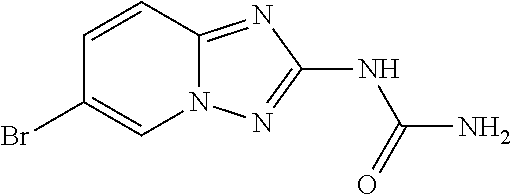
C1=CC2=NC(NC(N)=O)=NN2C=C1Br
